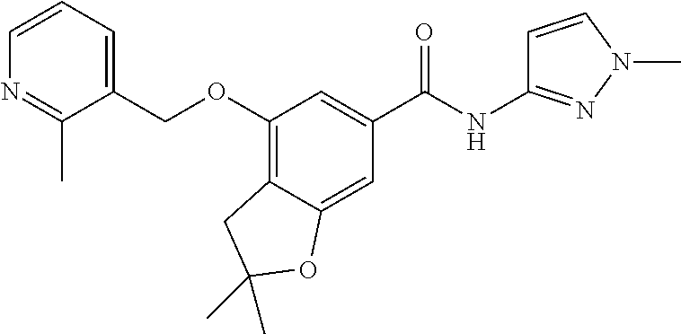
N1=C(C)C(COC2=C3C(=CC(C(NC4=NN(C)C=C4)=O)=C2)OC(C)(C)C3)=CC=C1
